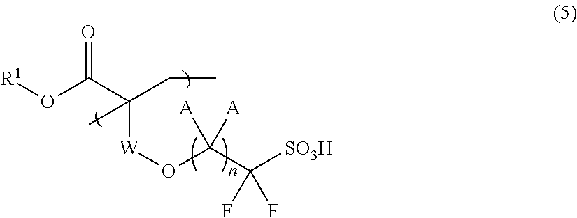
O=C(C(CC)([W]OC(C([SO3H])(F)F)([A])[A])C)O[R1]
